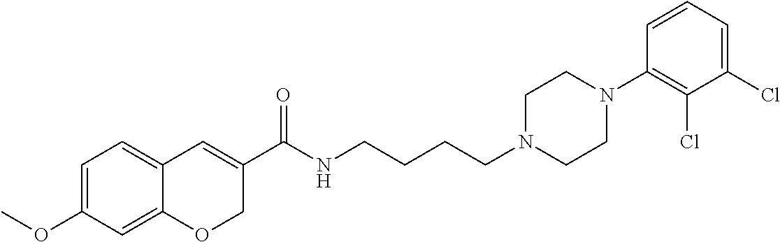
C1=C(OC)C=C2C(=C1)C=C(C(NCCCCN1CCN(C3=C(Cl)C(Cl)=CC=C3)CC1)=O)CO2
